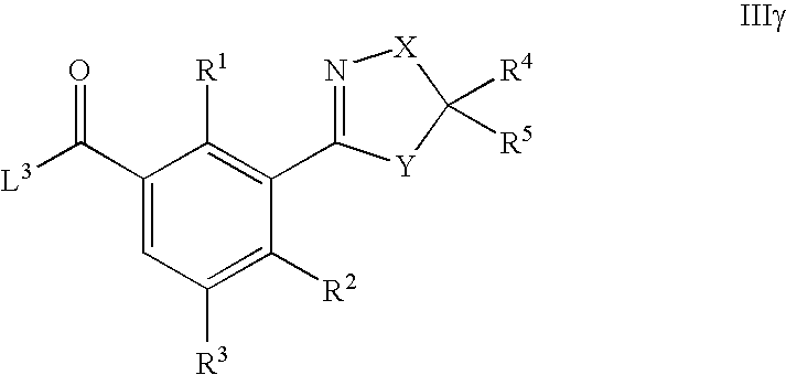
C1(C(=O)[L3])=CC([R3])=C([R2])C(C2=N[X]C([R4])([R5])[Y]2)=C1[R1]
